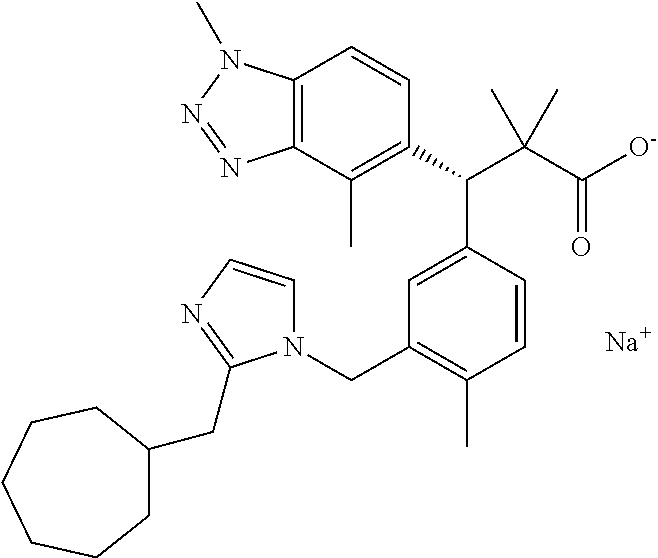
[Na].C1(C(C(C([O-])=O)(C)C)C2=CC(CN3C=CN=C3CC3CCCCCC3)=C(C)C=C2)=C(C)C2=C(C=C1)N(C)N=N2
